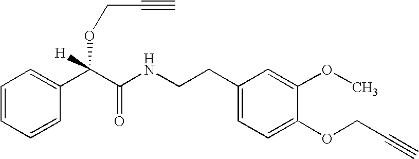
C1=CC=CC(C(C(NCCC2=CC=C(OCC#C)C(OC)=C2)=O)(OCC#C)[H])=C1
